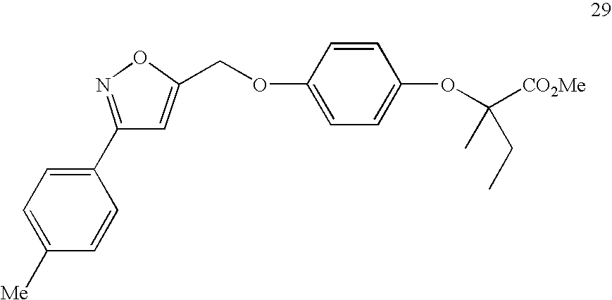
C1(C2=CC=C([Me])C=C2)=NOC(COC2=CC=C(OC([CO2Me])(C)CC)C=C2)=C1
